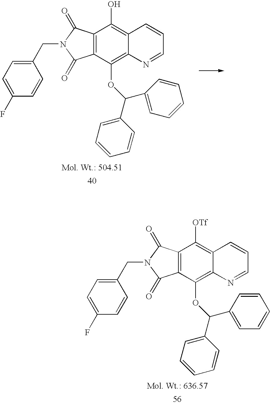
C12=C(C(OC(C3=CC=CC=C3)C3=CC=CC=C3)=C3C(=C1O)C=CC=N3)C(=O)N(CC1=CC=C(F)C=C1)C2=O.C12=C(C(OC(C3=CC=CC=C3)C3=CC=CC=C3)=C3C(=C1[OTf])C=CC=N3)C(=O)N(CC1=CC=C(F)C=C1)C2=O
